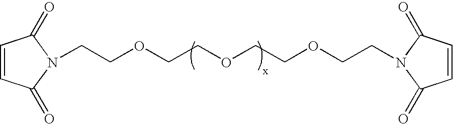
C1=CC(=O)N(CCOCCOCCOCCN2C(=O)C=CC2=O)C1=O
